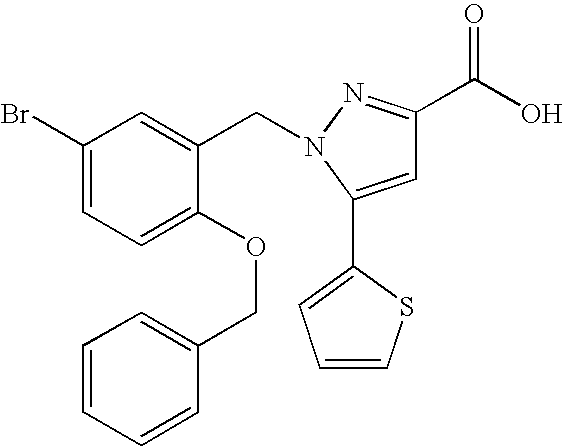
C1(Br)=CC=C(OCC2=CC=CC=C2)C(CN2N=C(C(O)=O)C=C2C2=CC=CS2)=C1
